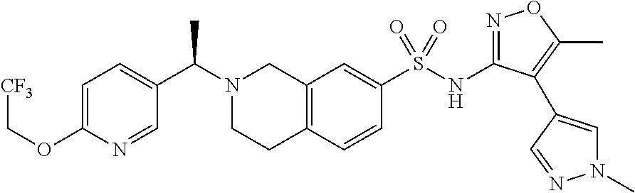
C1=C(OC[CF3])N=CC(C(N2CCC3=C(C2)C=C(S(NC2=NOC(C)=C2C2=CN(C)N=C2)(=O)=O)C=C3)C)=C1
